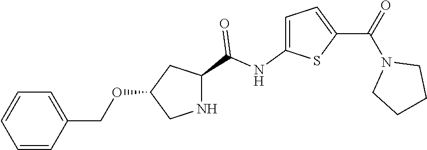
C1=CC(COC2CNC(C(NC3=CC=C(C(=O)N4CCCC4)S3)=O)C2)=CC=C1
